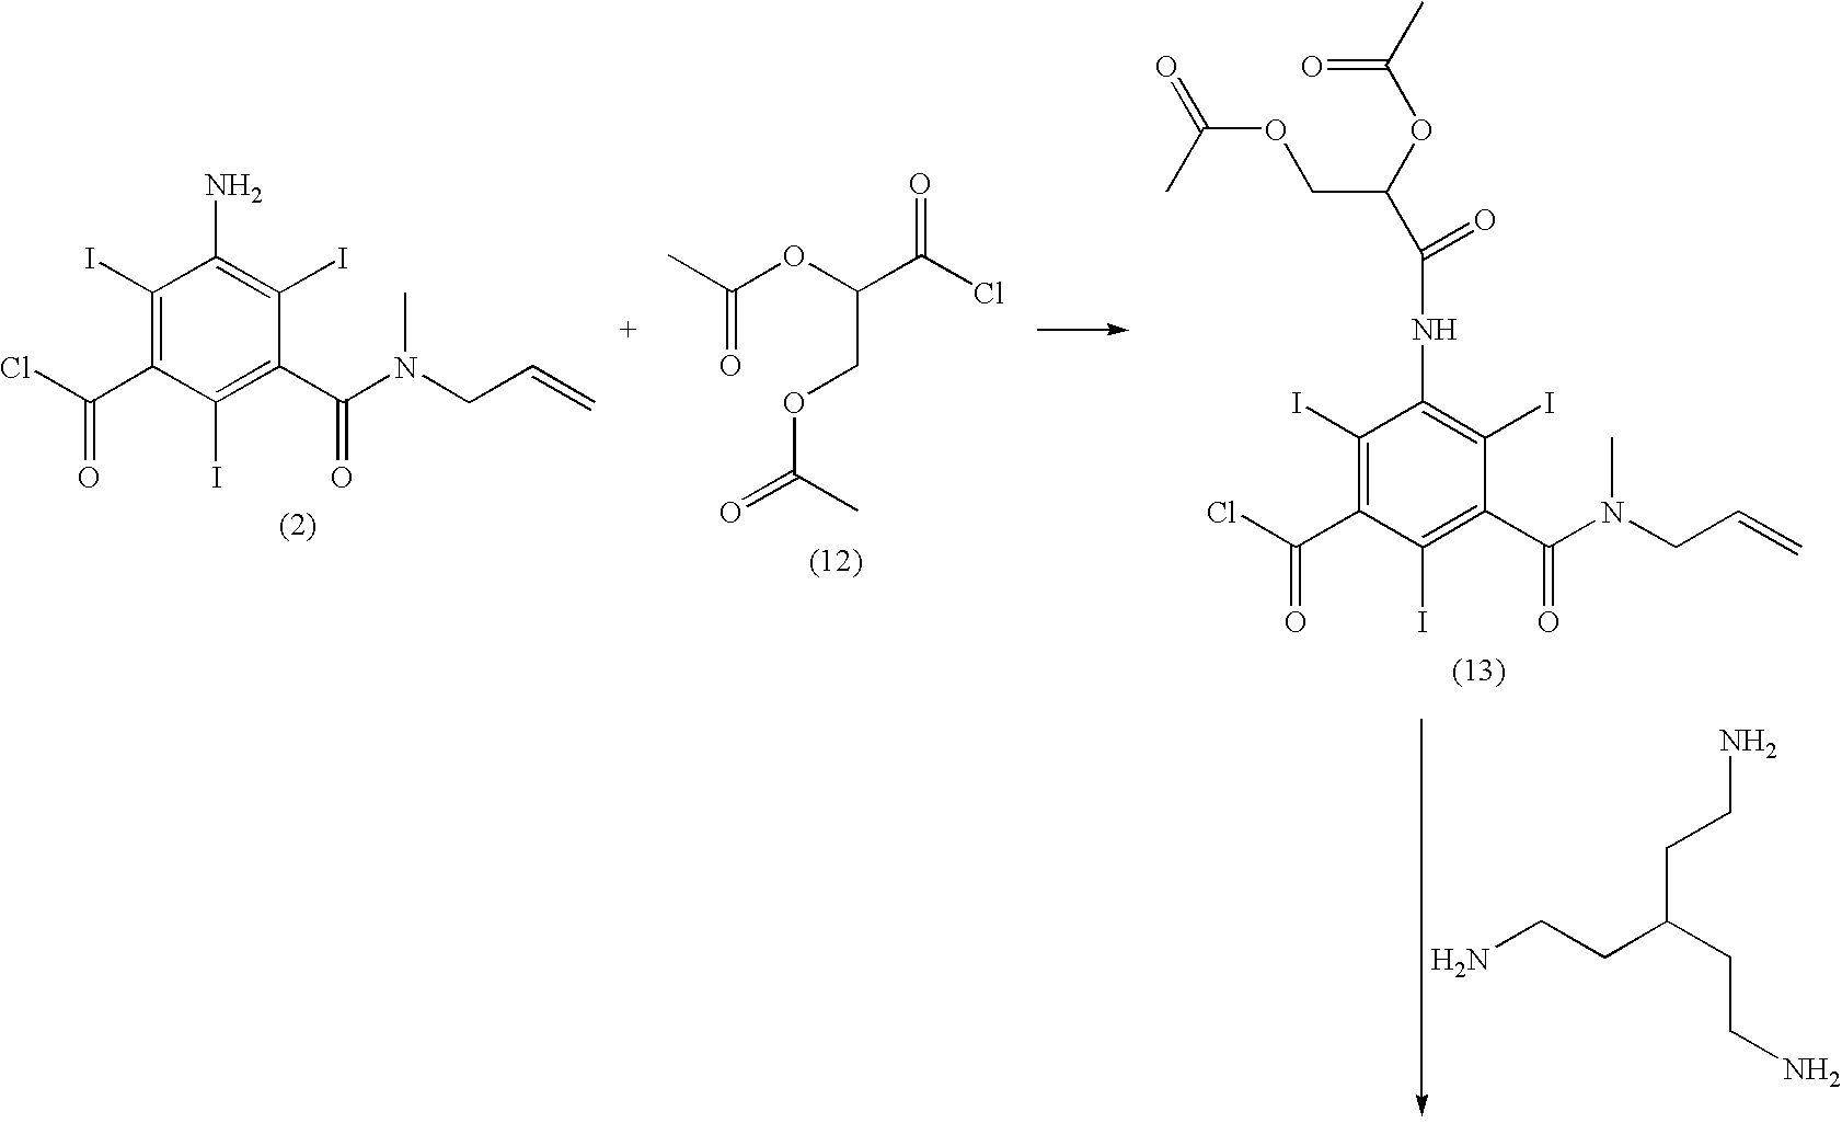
C1(I)=C(C(Cl)=O)C(I)=C(C(N(CC=C)C)=O)C(I)=C1N.C(OC(C(Cl)=O)COC(=O)C)(C)=O.C1(I)=C(C(Cl)=O)C(I)=C(C(N(CC=C)C)=O)C(I)=C1NC(=O)C(OC(C)=O)COC(=O)C.NCCC(CCN)CCN
